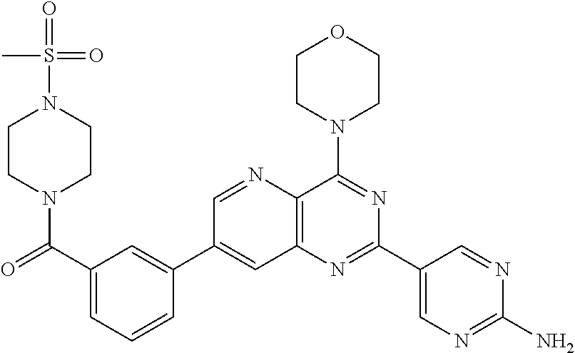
C1(C(=O)N2CCN(S(=O)(=O)C)CC2)=CC=CC(C2=CC3=C(C(N4CCOCC4)=NC(C4=CN=C(N)N=C4)=N3)N=C2)=C1
